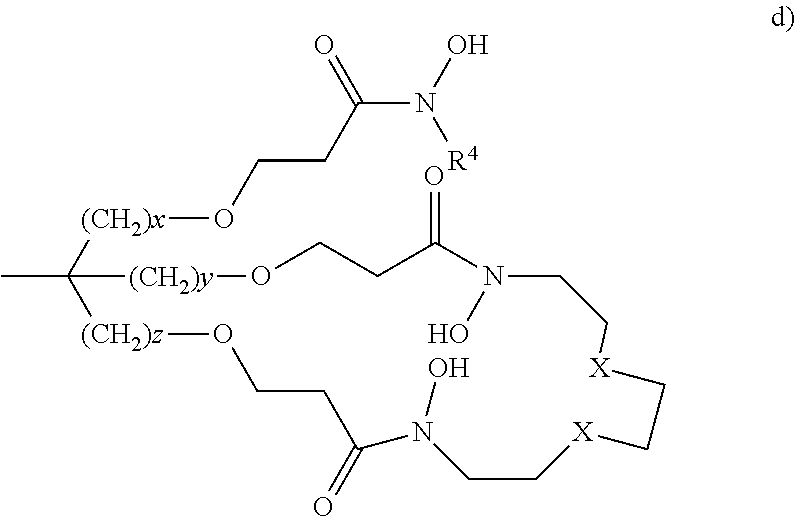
C(O[(CH2)x]C1(C)[(CH2)z]OCCC(=O)N(O)CC[X]CC[X]CCN(O)C(=O)CCO[(CH2)y]1)CC(N(O)[R4])=O
